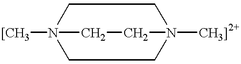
[[CH3]N12CCN([CH3]2+])(CC1)CC2
